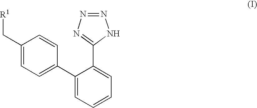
N1=NN=C(C2=CC=CC=C2C2=CC=C(C[R1])C=C2)N1
